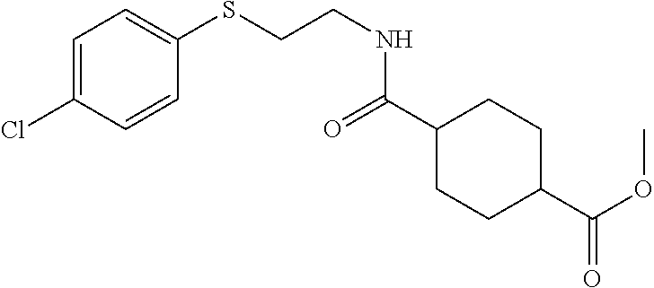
C1=C(Cl)C=CC(SCCNC(C2CCC(C(OC)=O)CC2)=O)=C1
